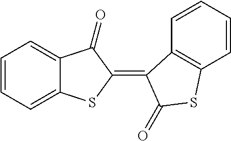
C1=CC=C2C(=C1)C(=O)C(=C1C3=C(C=CC=C3)SC1=O)S2
